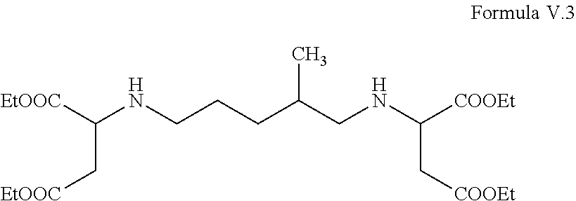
[EtOOC]C(NCCCC(CNC([COOEt])C[COOEt])C)C[EtOOC]
